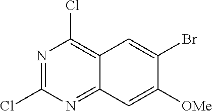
C12=C(Cl)N=C(Cl)N=C1C=C([OMe])C(Br)=C2
